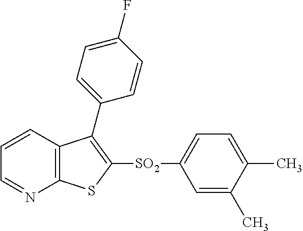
C1=CC2=C(N=C1)SC([SO2]C1=CC=C(C)C(C)=C1)=C2C1=CC=C(F)C=C1
